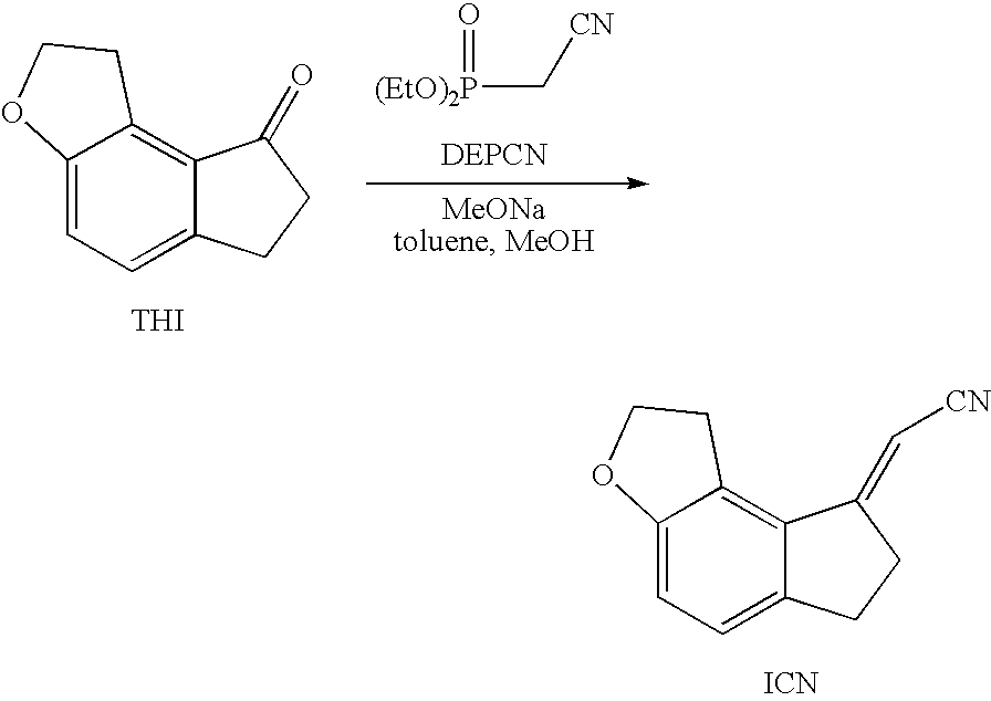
C12=CC=C3C(=C1CCO2)C(=C[CN])CC3.[ICN].C12=CC=C3C(=C1CCO2)C(=O)CC3.[THI].O=[(EtO)2P]C[CN]
